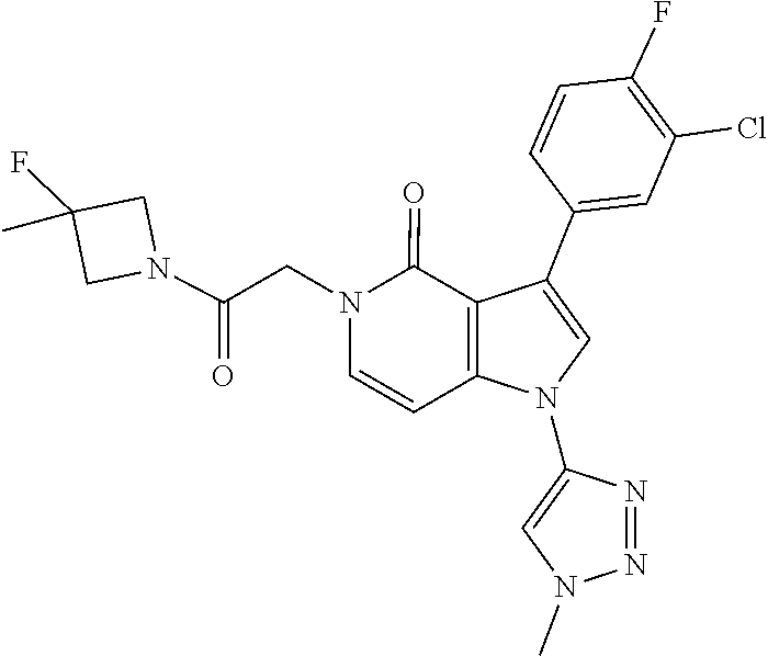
N1=NC(N2C3=C(C(=O)N(CC(N4CC(C)(F)C4)=O)C=C3)C(C3=CC(Cl)=C(F)C=C3)=C2)=CN1C
